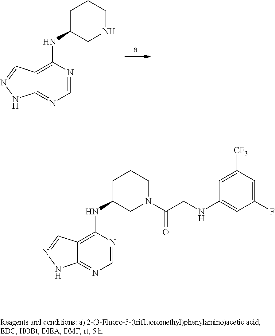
C1=NC(NC2CCCNC2)=C2C(=N1)NN=C2.C1=NC(NC2CCCN(C(CNC3=CC(F)=CC([CF3])=C3)=O)C2)=C2C(=N1)NN=C2
